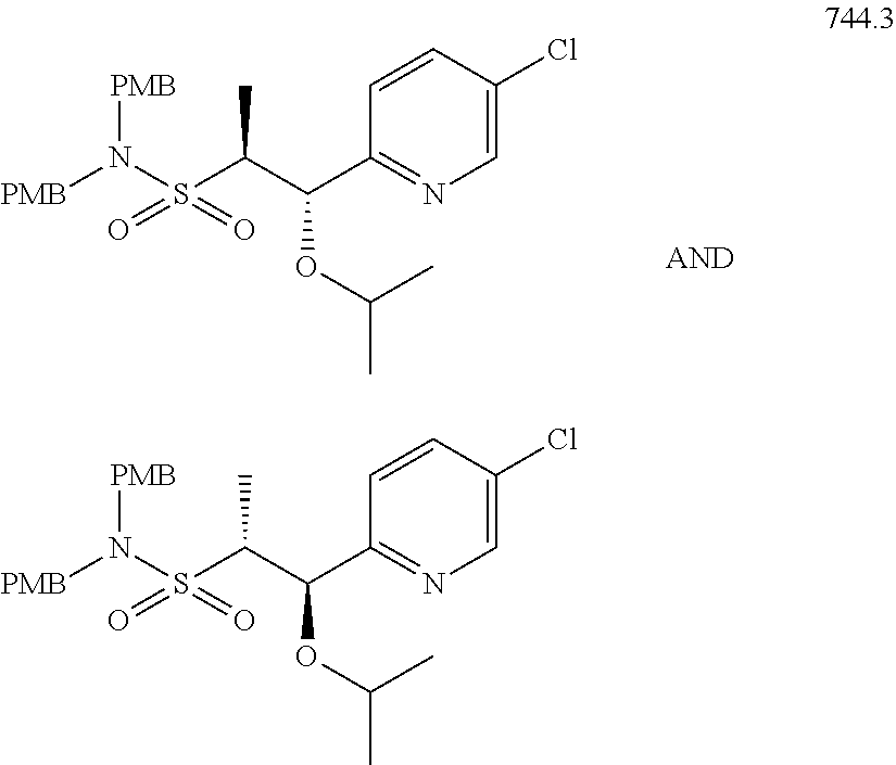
C1=CC(Cl)=CN=C1C(OC(C)C)C(S(N([PMB])[PMB])(=O)=O)C.C1=CC(Cl)=CN=C1C(OC(C)C)C(S(N([PMB])[PMB])(=O)=O)C
